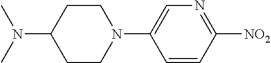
N1(C2=CN=C([NO2])C=C2)CCC(N(C)C)CC1
